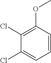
C1(Cl)=C(OC)C=CC=C1Cl
